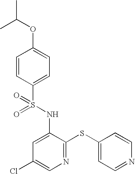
O=S(NC1=CC(Cl)=CN=C1SC1=CC=NC=C1)(=O)C1=CC=C(OC(C)C)C=C1
